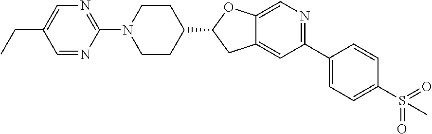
C1=C(CC)C=NC(N2CCC(C3CC4=CC(C5=CC=C(S(=O)(=O)C)C=C5)=NC=C4O3)CC2)=N1
